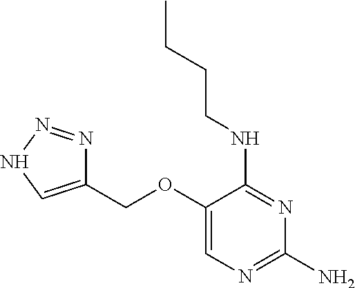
C1(OCC2=CNN=N2)=CN=C(N)N=C1NCCCC
